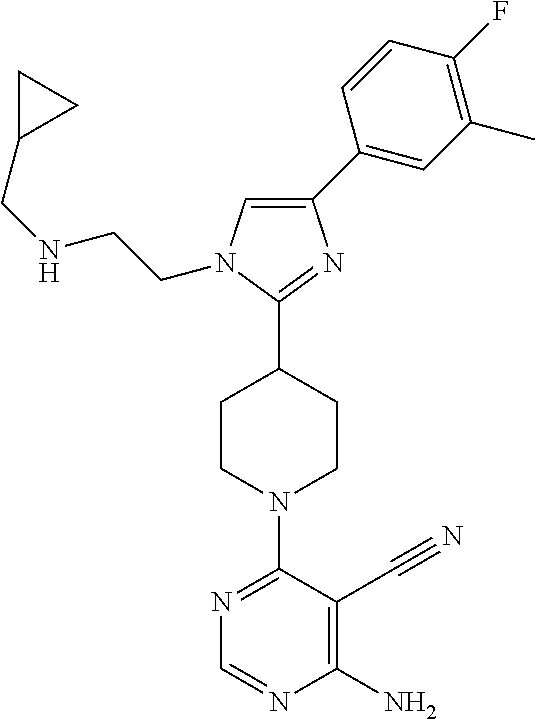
N1=C(N2CCC(C3=NC(C4=CC(C)=C(F)C=C4)=CN3CCNCC3CC3)CC2)C(C#N)=C(N)N=C1
